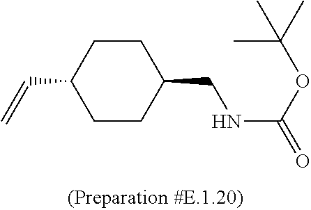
C1(C=C)CCC(CNC(=O)OC(C)(C)C)CC1
